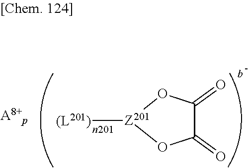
[(L201)][Z201]1OC(=O)C(=O)O1
